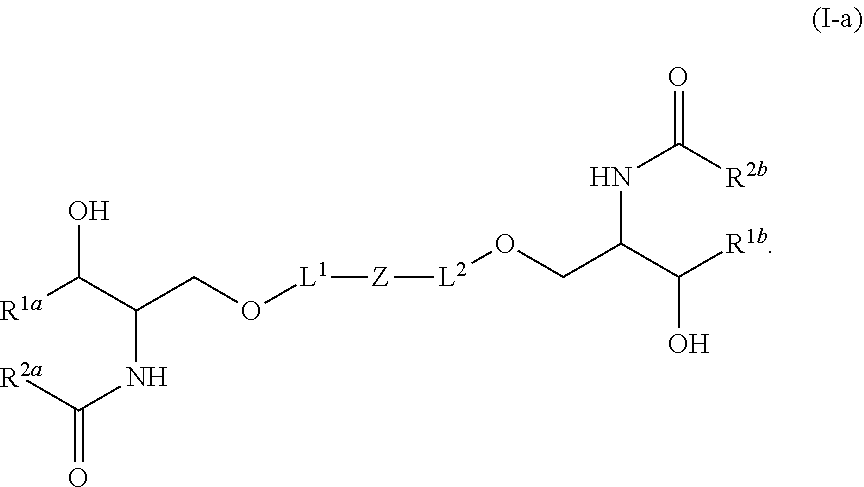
[L1]([Z][L2]OCC(C([R1b])O)NC([R2b])=O)OCC(C([R1a])O)NC([R2a])=O
